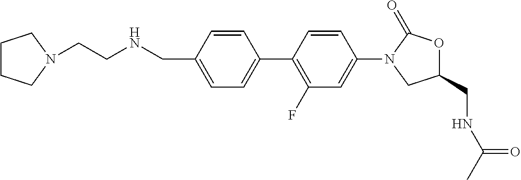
C1(N2CC(CNC(C)=O)OC2=O)=CC(F)=C(C2=CC=C(CNCCN3CCCC3)C=C2)C=C1
